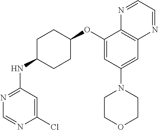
C1(OC2CCC(NC3=NC=NC(Cl)=C3)CC2)=CC(N2CCOCC2)=CC2=C1N=CC=N2
